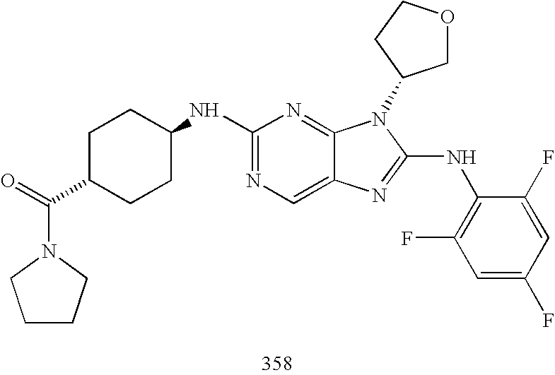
C1(NC2CCC(C(N3CCCC3)=O)CC2)=NC=C2C(=N1)N(C1COCC1)C(NC1=C(F)C=C(F)C=C1F)=N2
